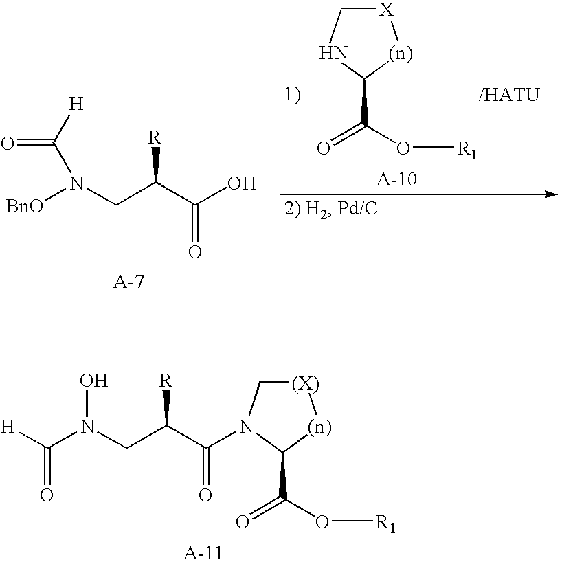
[H]C(N(O)CC(C(=O)N1C[(X)][(n)]C1C(=O)O[R1])[R])=O.O=C([H])N([BnO])CC(C(O)=O)[R].[X]1CNC(C(=O)O[R1])[(n)]1
